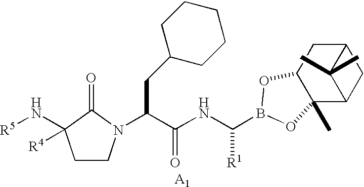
C1CN(C(C(NC([R1])B2OC3C(C)(C4CC(C3)C4(C)C)O2)=O)CC2CCCCC2)C(=O)C1(N[R5])[R4].[A1]
